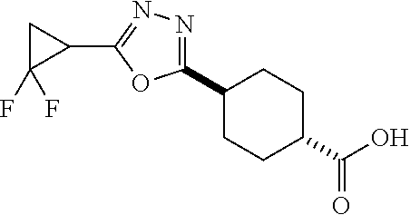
C1(C2=NN=C(C3CC3(F)F)O2)CCC(C(O)=O)CC1
